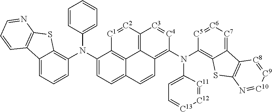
C12=CC=CC(N(C3=CC=C4C5=C3[C1]=[C2]C3=C5C(=C(N(C5=C6C(=[C7][C6]=[C5]5)C5=C(S6)N=[C10][C9]=[C8]5)C5=CC=[C13][C12]=[C11]5)[C4]=[C3]3)C=C4)C3=CC=CC=C3)=C1SC1=C2C=CC=N1
